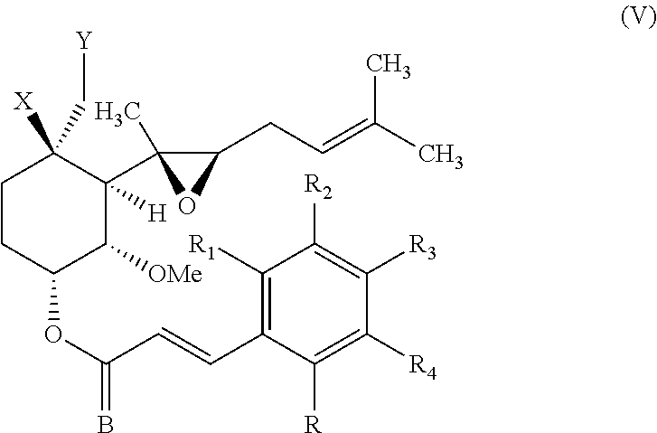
C1CC(OC(=B)C=CC2=C([R1])C([R2])=C([R3])C([R4])=C2[R])C([OMe])C([H])(C2(C)C(CC=C(C)C)O2)C1([X])C[Y]
